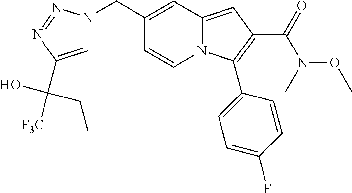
C1(CN2C=C(C(O)(CC)[F3C])N=N2)=CC2=CC(C(=O)N(C)OC)=C(C3=CC=C(F)C=C3)N2C=C1
